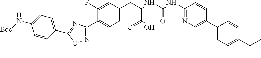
C1=C(F)C(C2=NOC(C3=CC=C(N[Boc])C=C3)=N2)=CC=C1CC(C(=O)O)NC(=O)NC1=NC=C(C2=CC=C(C(C)C)C=C2)C=C1
